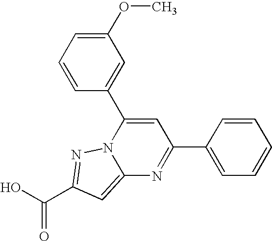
O=C(O)C1=NN2C(=C1)N=C(C1=CC=CC=C1)C=C2C1=CC(OC)=CC=C1
